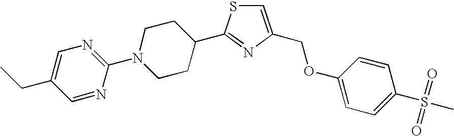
C1=C(COC2=CC=C(S(=O)(=O)C)C=C2)N=C(C2CCN(C3=NC=C(CC)C=N3)CC2)S1
